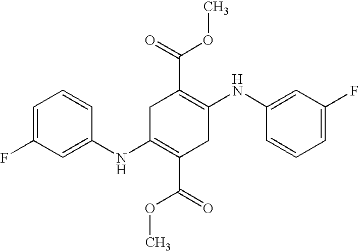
C1(NC2=CC(F)=CC=C2)=C(C(OC)=O)CC(NC2=CC(F)=CC=C2)=C(C(=O)OC)C1
